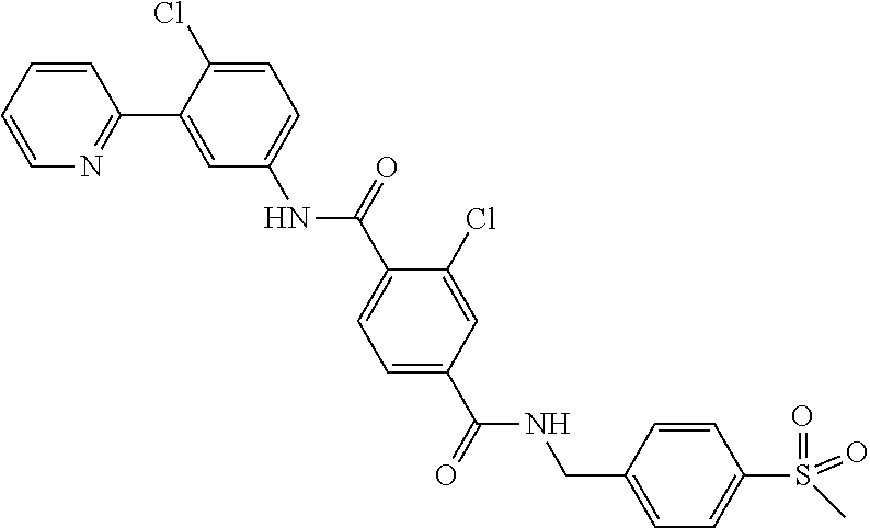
N1=C(C2=CC(NC(=O)C3=CC=C(C(=O)NCC4=CC=C(S(=O)(C)=O)C=C4)C=C3Cl)=CC=C2Cl)C=CC=C1
